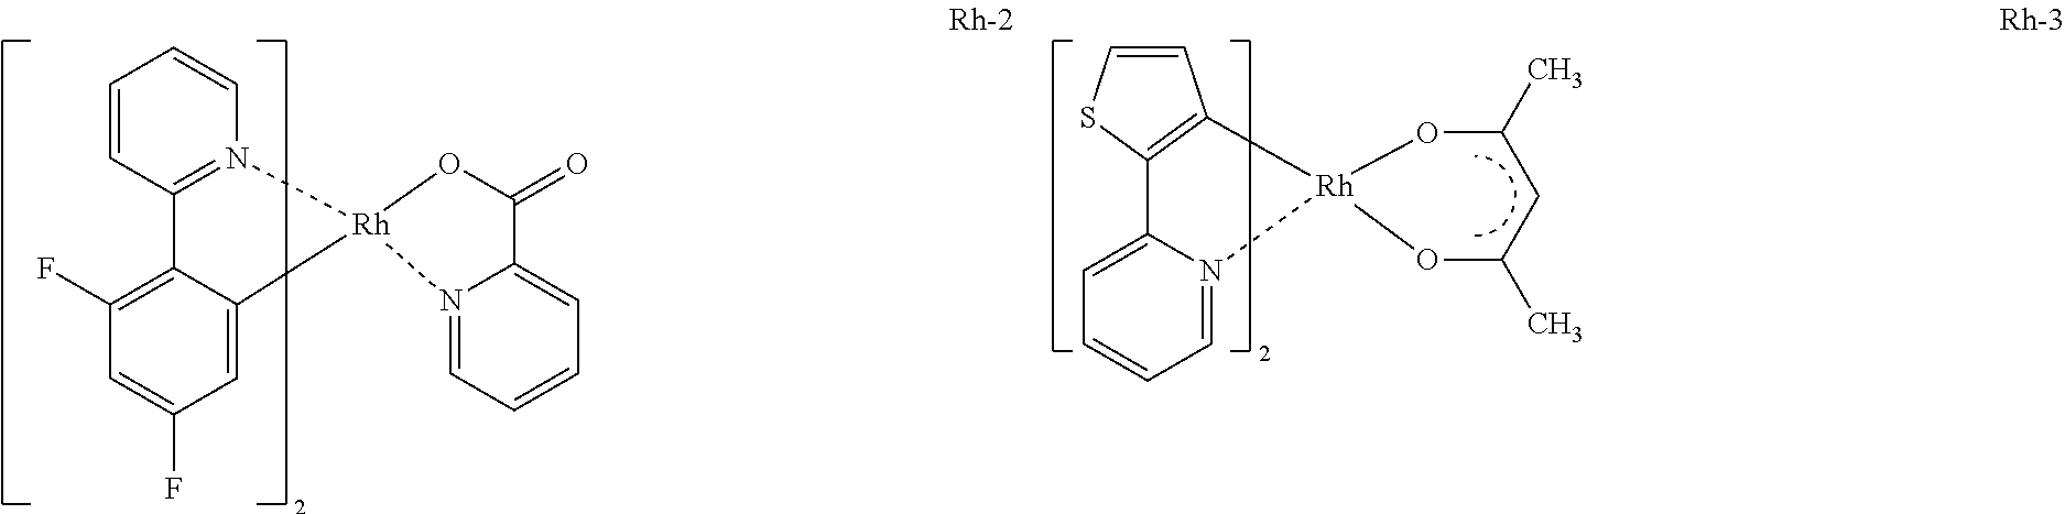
C12=N(C=CC=C1)[Rh]1(C3=CC(F)=CC(F)=C23)OC(=O)C2=CC=CC=N12.C1=CSC2=C1[Rh]1(N3=CC=CC=C23)OC(C)CC(C)O1
